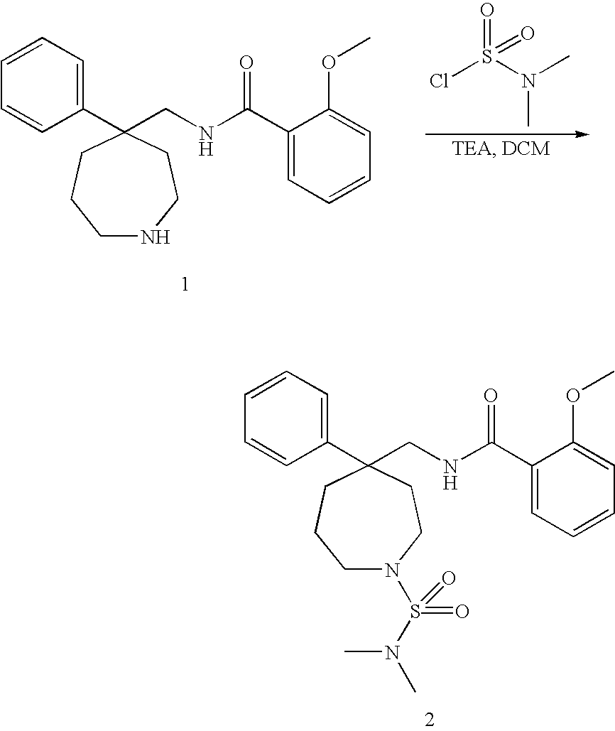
ClS(N(C)C)(=O)=O.C1(C2(CNC(C3=CC=CC=C3OC)=O)CCCNCC2)=CC=CC=C1.C1(C2(CNC(C3=CC=CC=C3OC)=O)CCCN(S(=O)(=O)N(C)C)CC2)=CC=CC=C1
